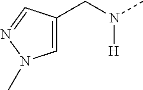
C1=C(CN([H])C)C=NN1C
